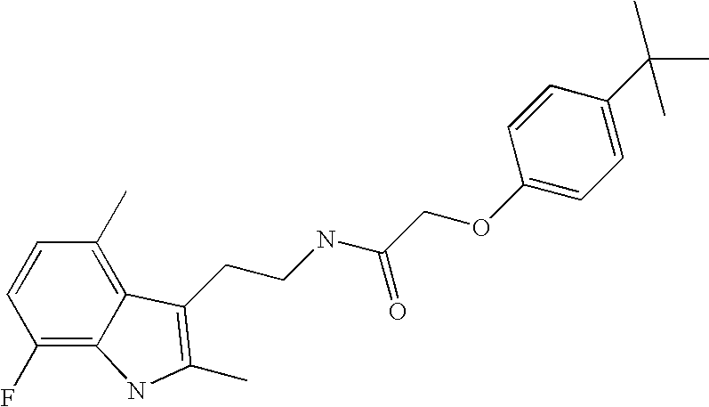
C1(F)=C2C(=C(C)C=C1)C(CCNC(COC1=CC=C(C(C)(C)C)C=C1)=O)=C(C)N2
